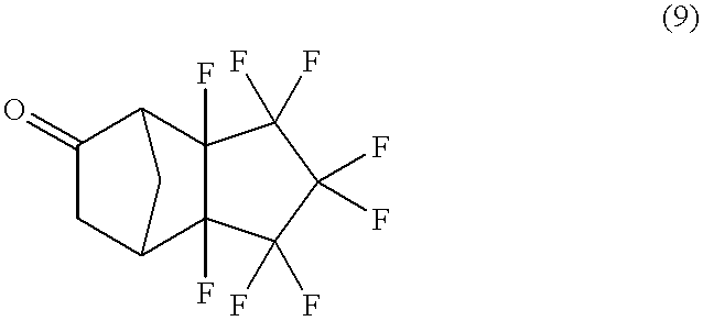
C1(=O)CC2C3(F)C(F)(C1C2)C(F)(F)C(F)(F)C3(F)F
